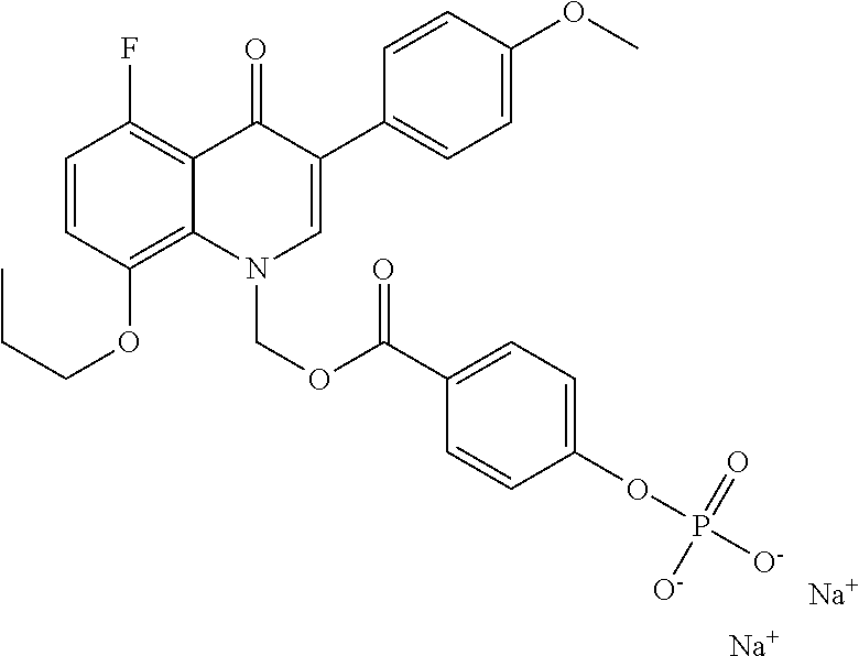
C1=CC(OCCC)=C2C(=C1F)C(=O)C(C1=CC=C(OC)C=C1)=CN2COC(=O)C1=CC=C(OP([O-])(=O)[O-])C=C1.[Na].[Na]
